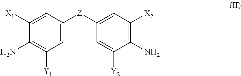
C1=C([Z]C2=CC([X2])=C(N)C([Y2])=C2)C=C([X1])C(N)=C1[Y1]
